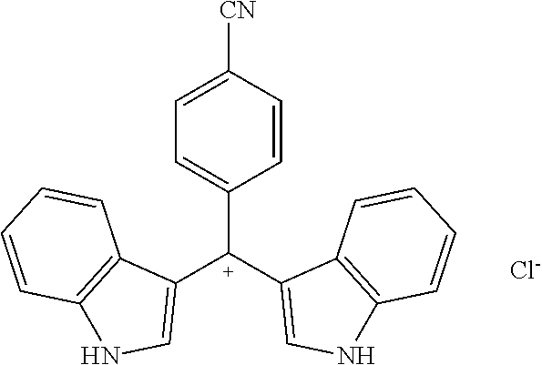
C1=C([CN])C=CC([C+](C2=CNC3=C2C=CC=C3)C2=CNC3=C2C=CC=C3)=C1.[Cl-]
